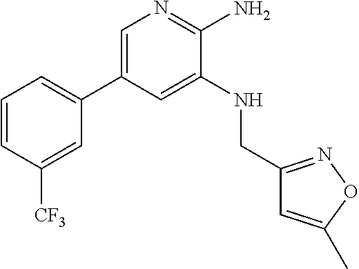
C1=C(C2=CC=CC([CF3])=C2)C=C(NCC2=NOC(C)=C2)C(N)=N1
